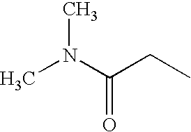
CN(C(CC)=O)C
